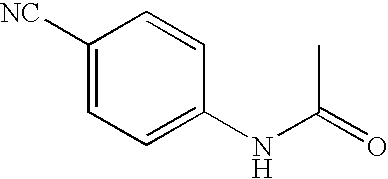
CC(=O)NC1=CC=C([NC])C=C1
